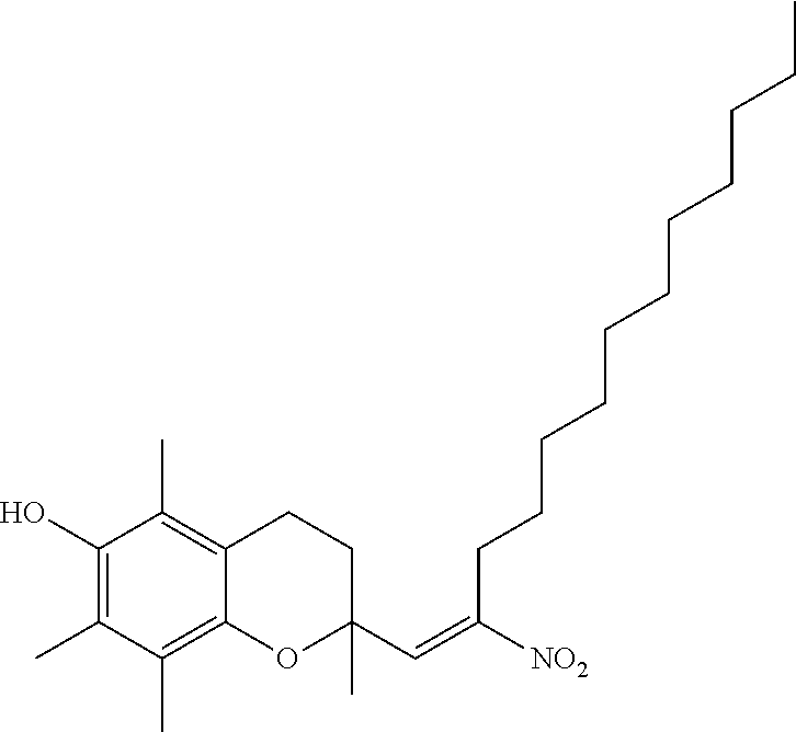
OC1=C(C)C(C)=C2C(=C1C)CCC(C)(C=C(CCCCCCCCCCC)[NO2])O2
